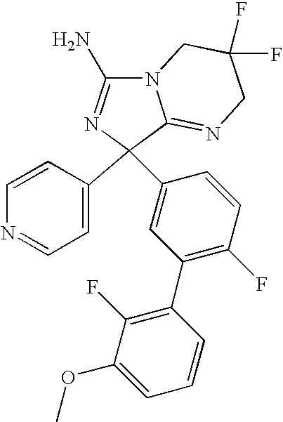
C1=CC(C2(C3=CC(C4=C(F)C(OC)=CC=C4)=C(F)C=C3)N=C(N)N3C2=NCC(F)(F)C3)=CC=N1
